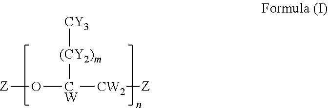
[Z]O[CW]([CW2][Z])[(CY2)m][CY3]
